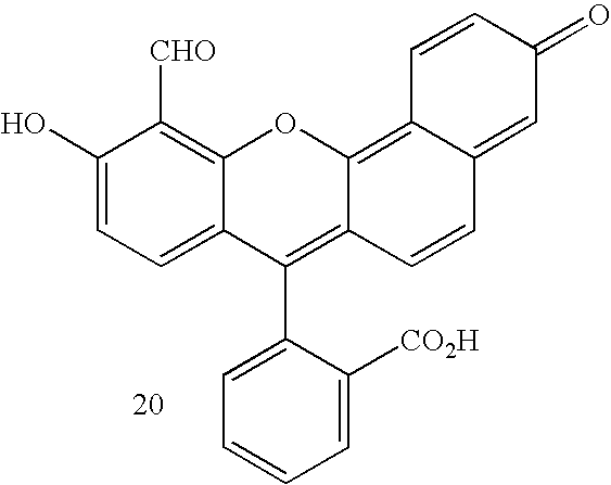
C1=CC=C(C2=C3C(=C4C(=CC(=O)C=C4)C=C3)OC3=C([CHO])C(O)=CC=C32)C([CO2H])=C1
